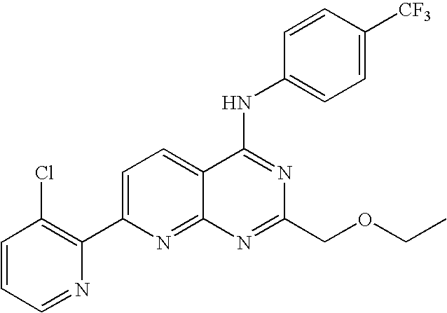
C1=CC=NC(C2=CC=C3C(=N2)N=C(COCC)N=C3NC2=CC=C([CF3])C=C2)=C1Cl
